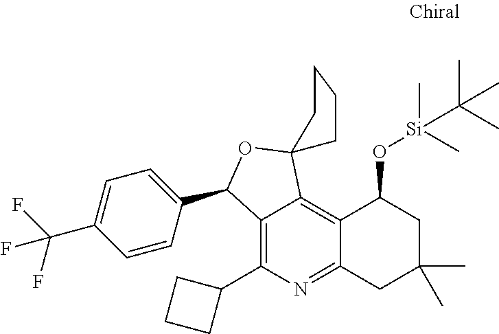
C12=C(C3CCC3)N=C3C(=C1C1(OC2C2=CC=C(C(F)(F)F)C=C2)CCCC1)C(O[Si](C)(C(C)(C)C)C)CC(C)(C)C3
